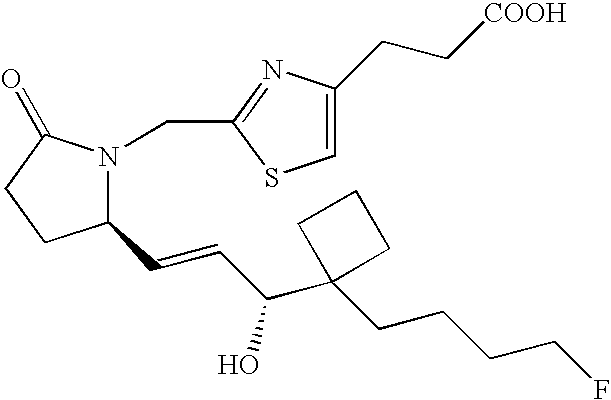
C1(C=CC(C2(CCCCF)CCC2)O)N(CC2=NC(CC[COOH])=CS2)C(=O)CC1
